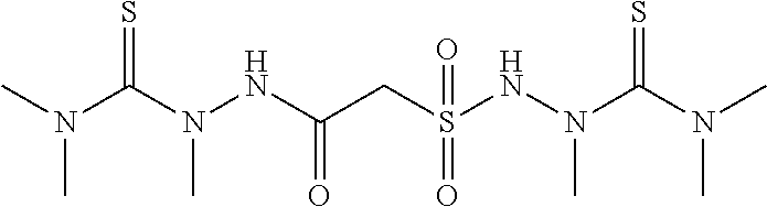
CN(C)C(N(NC(CS(NN(C(N(C)C)=S)C)(=O)=O)=O)C)=S
